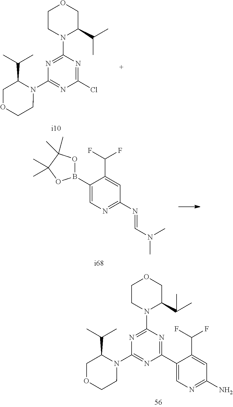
C1(C2=CN=C(N)C=C2C(F)F)=NC(N2C(C(C)C)COCC2)=NC(N2C(C(C)C)COCC2)=N1.C1(B2OC(C)(C)C(C)(C)O2)=CN=C(N=CN(C)C)C=C1C(F)F.C1(Cl)=NC(N2C(C(C)C)COCC2)=NC(N2C(C(C)C)COCC2)=N1
